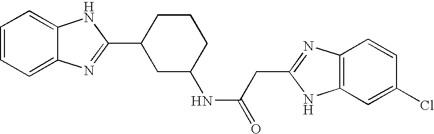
C1=CC=C2C(=C1)NC(C1CC(NC(=O)CC3=NC4=C(N3)C=C(Cl)C=C4)CCC1)=N2
